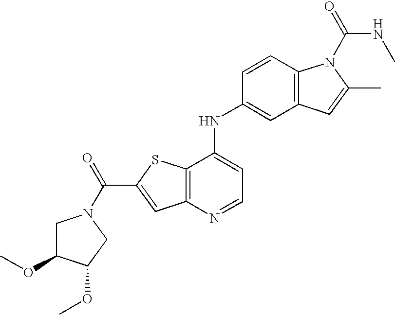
C12=C(C(NC3=CC4=C(C=C3)N(C(=O)NC)C(C)=C4)=CC=N1)SC(C(=O)N1CC(OC)C(OC)C1)=C2
